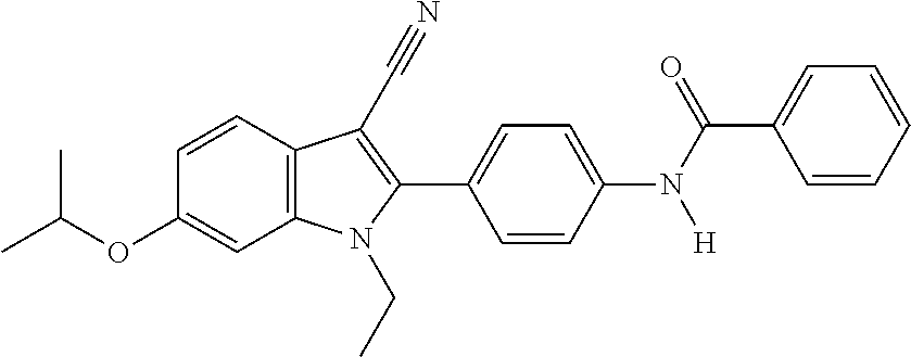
C1=CC2=C(C=C1OC(C)C)N(CC)C(C1=CC=C(N(C(C3=CC=CC=C3)=O)[H])C=C1)=C2C#N
